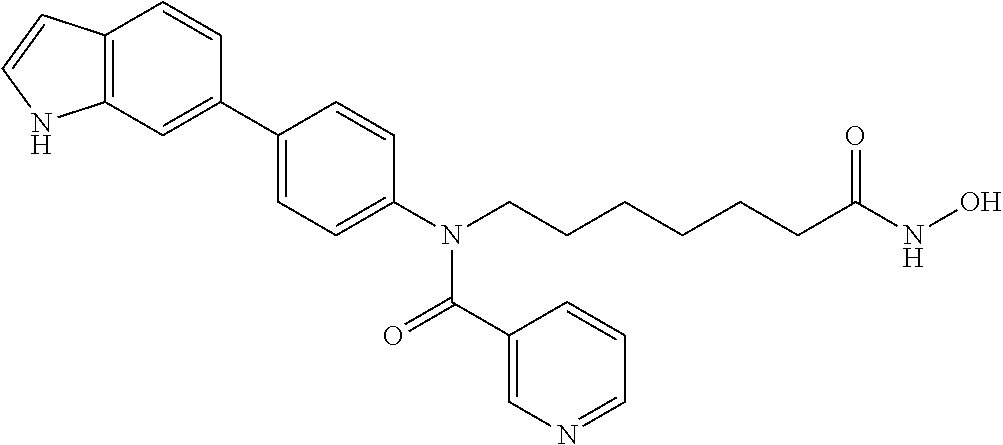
C1(C2=CC3=C(C=C2)C=CN3)=CC=C(N(CCCCCCC(NO)=O)C(=O)C2=CN=CC=C2)C=C1
